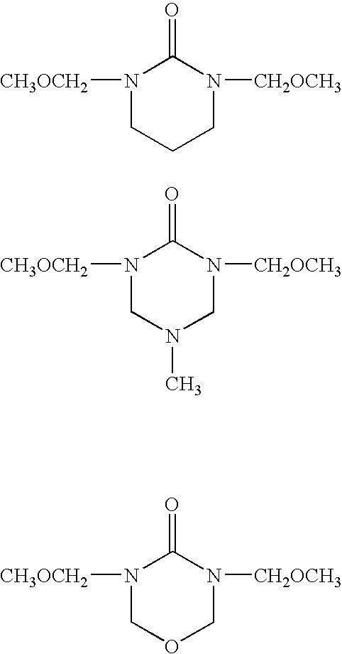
N1([CH3OCH2])CCCN([CH2OCH3])C1=O.N1([CH3OCH2])CN(C)CN([CH2OCH3])C1=O.N1([CH3OCH2])COCN([CH2OCH3])C1=O
